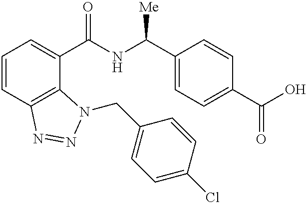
C1=CC2=C(C(C(NC(C3=CC=C(C(O)=O)C=C3)[Me])=O)=C1)N(CC1=CC=C(Cl)C=C1)N=N2
